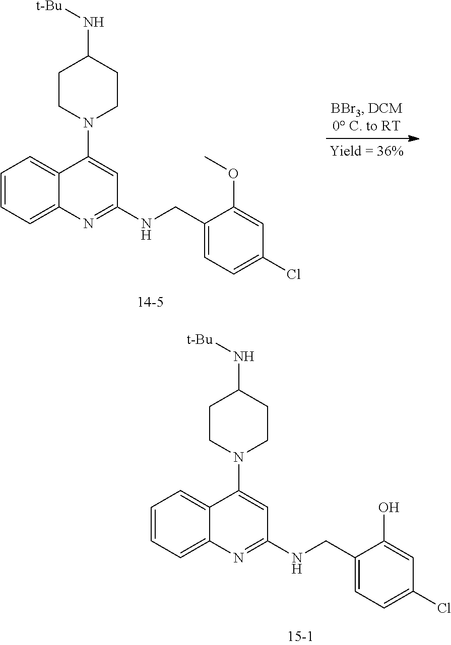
C1=CC=C2C(=C1)C(N1CCC(N[t-Bu])CC1)=CC(NCC1=CC=C(Cl)C=C1O)=N2.C1=CC=C2C(=C1)C(N1CCC(N[t-Bu])CC1)=CC(NCC1=CC=C(Cl)C=C1OC)=N2
